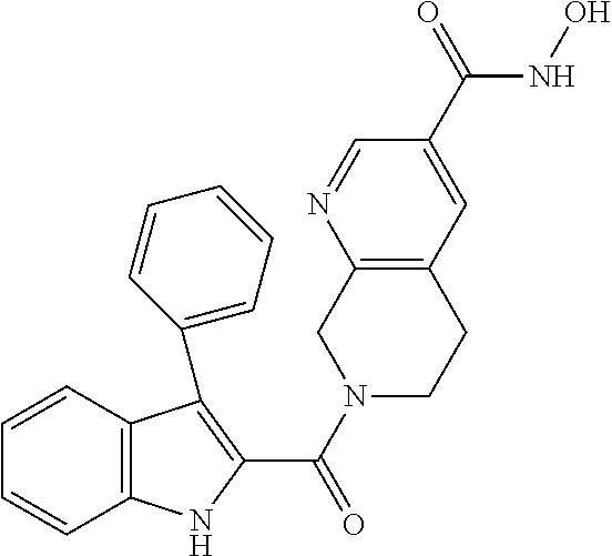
C12=C(C=CC=C1)C(C1=CC=CC=C1)=C(C(N1CCC3=C(C1)N=CC(C(=O)NO)=C3)=O)N2
